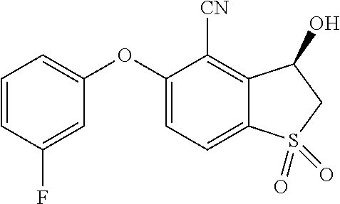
O(C1=CC=CC(F)=C1)C1=CC=C2C(=C1[CN])C(O)CS2(=O)=O
